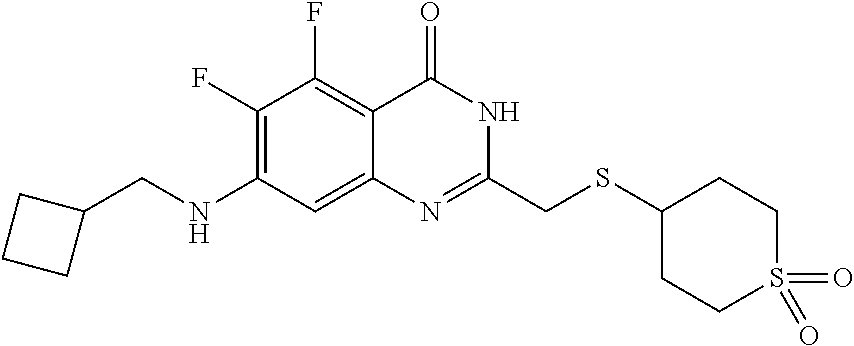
C1(F)=C(NCC2CCC2)C=C2C(=C1F)C(=O)NC(CSC1CCS(=O)(=O)CC1)=N2
